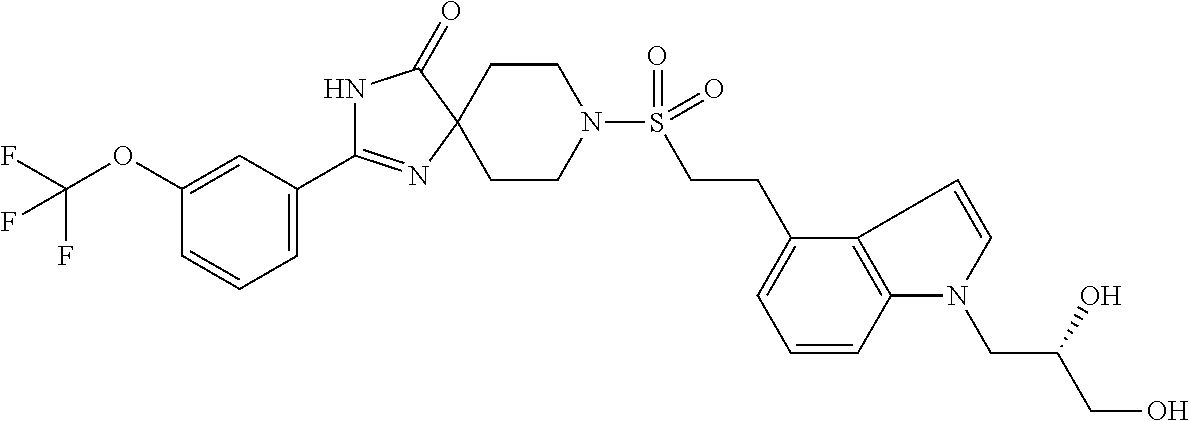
N1C(C2=CC=CC(OC(F)(F)F)=C2)=NC2(C1=O)CCN(S(CCC1=CC=CC3=C1C=CN3CC(CO)O)(=O)=O)CC2
